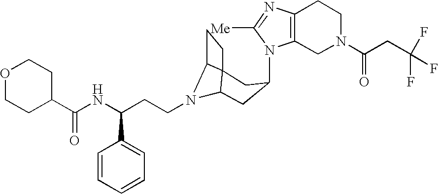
N1(C2CC3N(CCC(NC(C4CCOCC4)=O)C4=CC=CC=C4)C4C3(CC4)C2)C2=C(N=C1[Me])CCN(C(CC(F)(F)F)=O)C2
